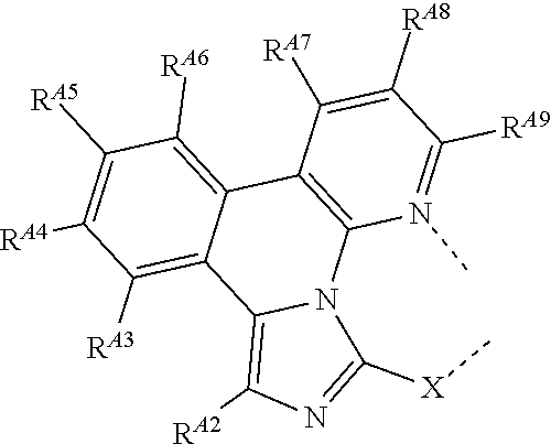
C1([RA6])=C2C3=C(N(C)=C([RA9])C([RA8])=C3[RA7])N3C(=C([RA2])N=C3[X]C)C2=C([RA3])C([RA4])=C1[RA5]
